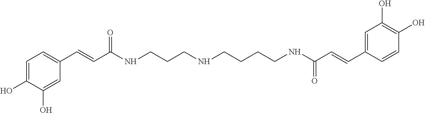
C1=C(O)C(O)=CC(C=CC(=O)NCCCNCCCCNC(C=CC2=CC(O)=C(O)C=C2)=O)=C1
